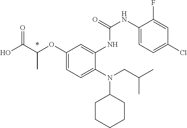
C1(OC(C(O)=O)C)=CC=C(N(CC(C)C)C2CCCCC2)C(NC(=O)NC2=CC=C(Cl)C=C2F)=C1
